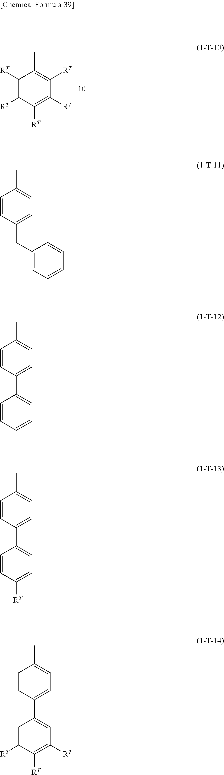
C1=CC(C)=CC=C1CC1=CC=CC=C1.C1=CC(C)=CC=C1C1=CC=CC=C1.C1=CC(C)=CC=C1C1=CC=C([RT])C=C1.C1=CC(C)=CC=C1C1=CC([RT])=C([RT])C([RT])=C1.C1([RT])=C([RT])C(C)=C([RT])C([RT])=C1[RT]
